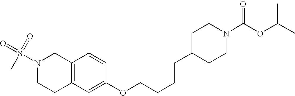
N1(S(C)(=O)=O)CCC2=C(C=CC(OCCCCC3CCN(C(OC(C)C)=O)CC3)=C2)C1
